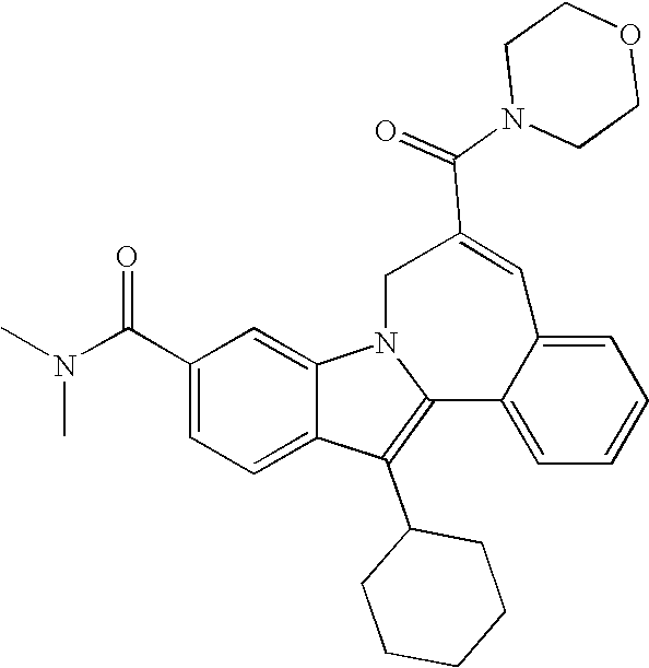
C1(C(N(C)C)=O)=CC=C2C(=C1)N1C(=C2C2CCCCC2)C2=CC=CC=C2C=C(C(=O)N2CCOCC2)C1
